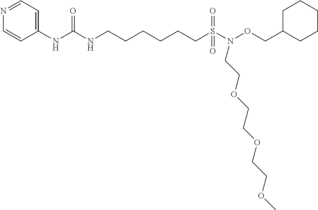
C1=CC(NC(NCCCCCCS(=O)(N(OCC2CCCCC2)CCOCCOCCOC)=O)=O)=CC=N1
